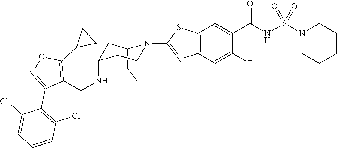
C12CCC(CC(NCC3=C(C4CC4)ON=C3C3=C(Cl)C=CC=C3Cl)C1)N2C1=NC2=C(C=C(C(NS(N3CCCCC3)(=O)=O)=O)C(F)=C2)S1
